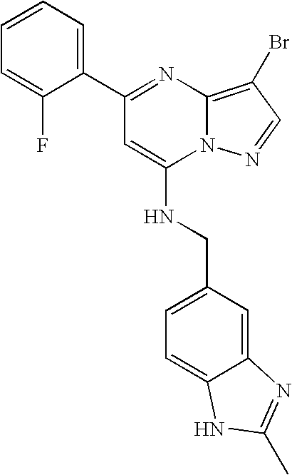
C1(C2=NC3=C(Br)C=NN3C(NCC3=CC=C4C(=C3)N=C(C)N4)=C2)=CC=CC=C1F
